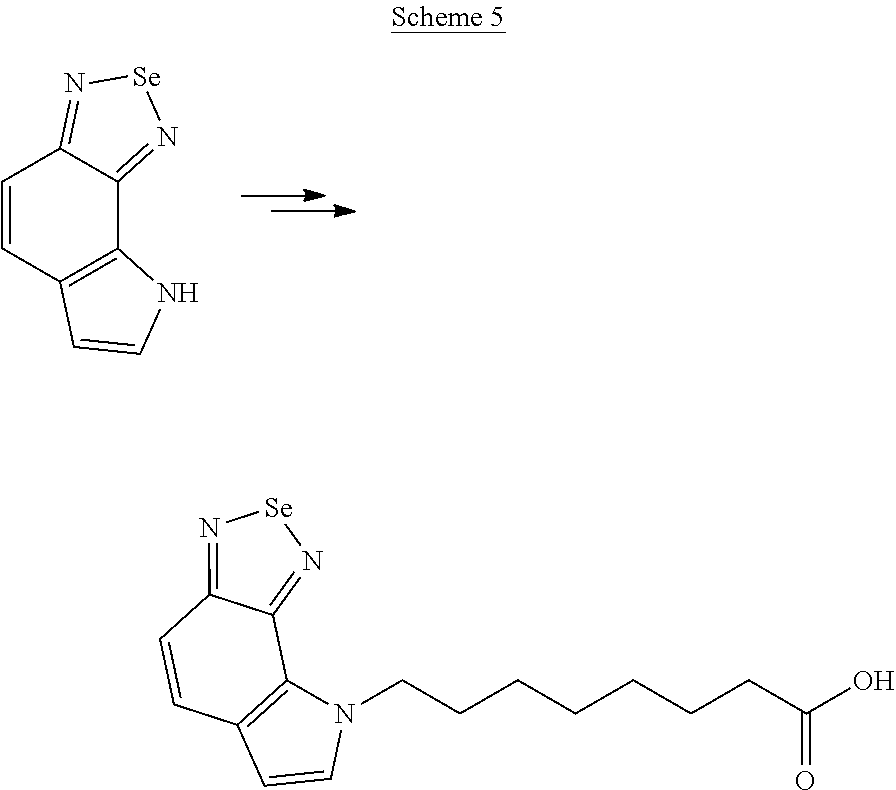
C1=CC2=C(C3=N[Se]N=C13)NC=C2.C1=CC2=C(C3=N[Se]N=C13)N(CCCCCCCC(O)=O)C=C2
